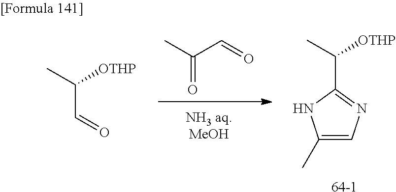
CC(=O)C=O.C1(C)=CN=C(C(C)[OTHP])N1.[64-1].O=CC(C)[OTHP]
